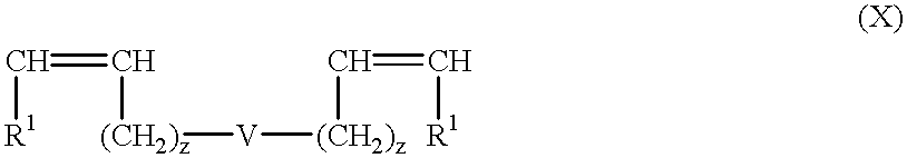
C([R1])=C[(CH2)z][V][(CH2)z]C=C[R1]
